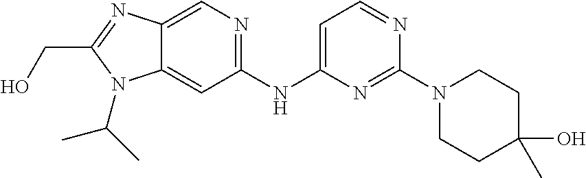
C1(NC2=CC=NC(N3CCC(O)(C)CC3)=N2)=NC=C2C(=C1)N(C(C)C)C(CO)=N2
